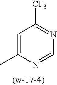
C1=C(C)N=CN=C1[CF3]
